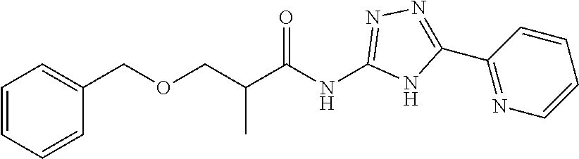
O(CC(C(NC1=NN=C(C2=NC=CC=C2)N1)=O)C)CC1=CC=CC=C1
